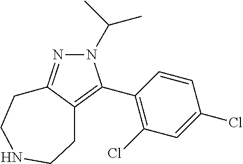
N1(C(C)C)N=C2C(=C1C1=C(Cl)C=C(Cl)C=C1)CCNCC2
